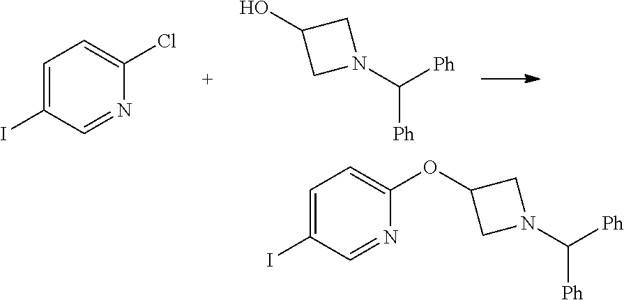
C1=C(I)C=NC(Cl)=C1.N1(C([Ph])[Ph])CC(O)C1.IC1=CC=C(OC2CN(C([Ph])[Ph])C2)N=C1
